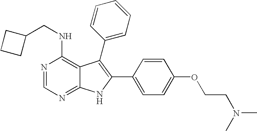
N1=CN=C2C(=C1NCC1CCC1)C(C1=CC=CC=C1)=C(C1=CC=C(OCCN(C)C)C=C1)N2
